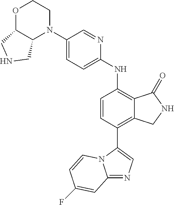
C12=NC=C(C3=C4C(=C(NC5=CC=C(N6CCOC7C6CNC7)C=N5)C=C3)C(=O)NC4)N1C=CC(F)=C2
